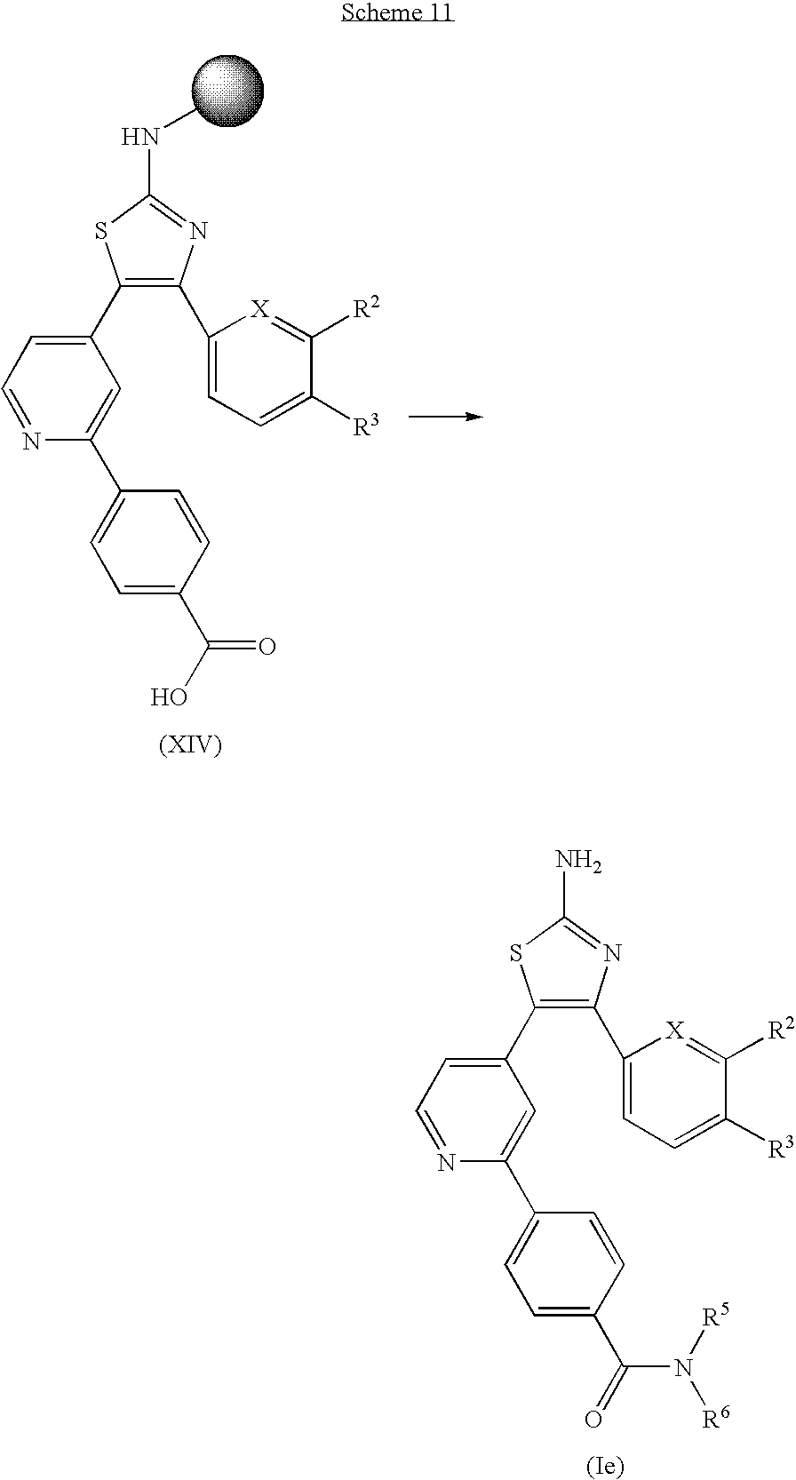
C1(C2=CC=NC(C3=CC=C(C(N([R6])[R5])=O)C=C3)=C2)=C(C2=CC=C([R3])C([R2])=[X]2)N=C(N)S1.C1(C2=CC=NC(C3=CC=C(C(O)=O)C=C3)=C2)=C(C2=CC=C([R3])C([R2])=[X]2)N=C(NC)S1
